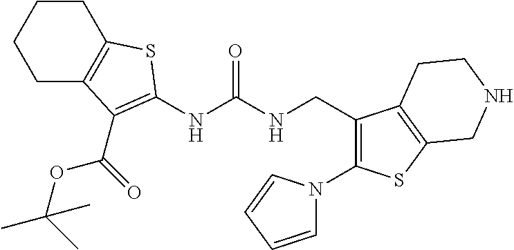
C1C2=C(CCC1)SC(NC(NCC1=C(N3C=CC=C3)SC3=C1CCNC3)=O)=C2C(OC(C)(C)C)=O
